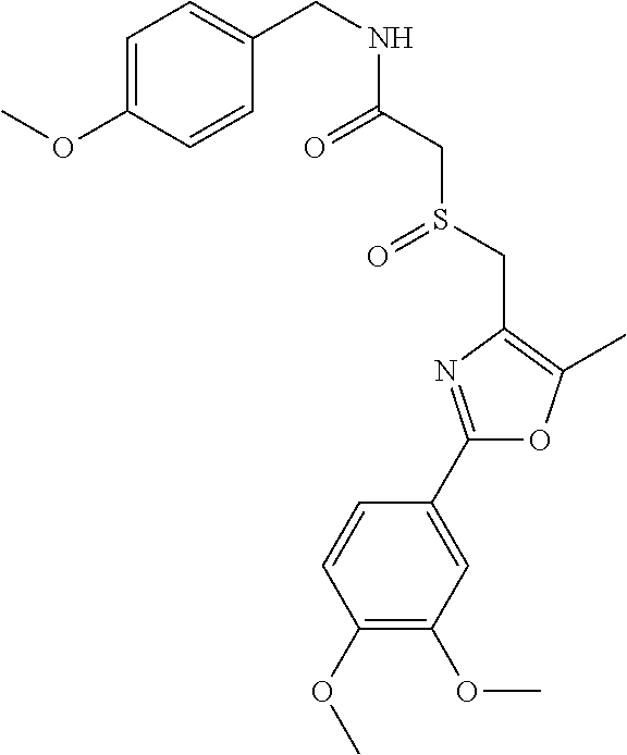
COC1=CC=C(CNC(=O)CS(=O)CC2=C(C)OC(C3=CC(OC)=C(OC)C=C3)=N2)C=C1
